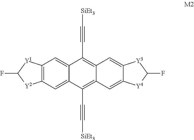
C12=C(C=C3C(=C1)C(C#C[SiEt3])=C1C(=C3C#C[SiEt3])C=C3C(=C1)[Y3]C(F)[Y4]3)[Y2]C(F)[Y1]2
